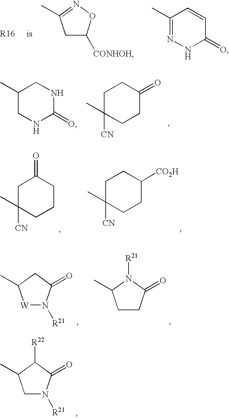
C1C([CONHOH])ON=C1C.C1(C)=NNC(=O)C=C1.C1(C)CNC(=O)NC1.C1C([CN])(C)CCC(=O)C1.C1C([CN])(C)CCCC1=O.C1C([CN])(C)CCC([CO2H])C1.[W]1N([R21])C(=O)CC1C.C1CC(=O)N([R21])C1C.C1N([R21])C(=O)C([R22])C1C
